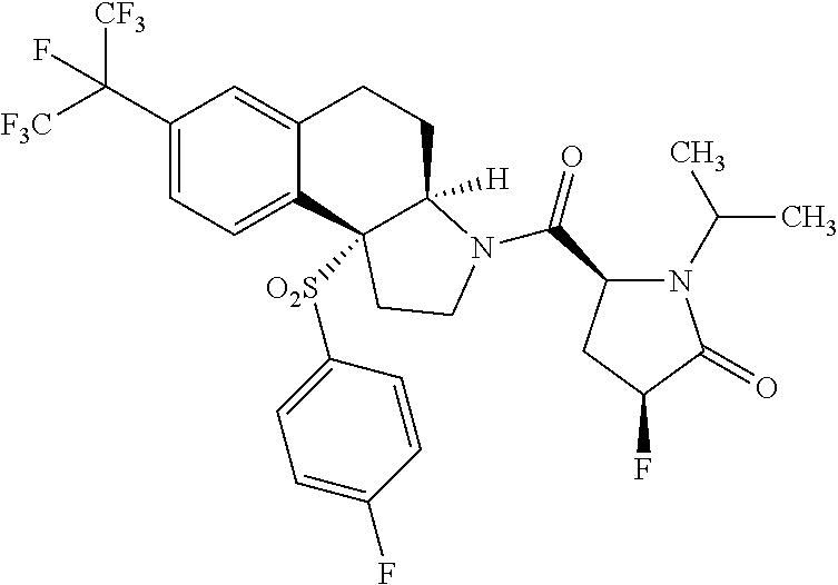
[F3C]C(C1=CC=C2C(=C1)CCC1([H])C2([O2S]C2=CC=C(F)C=C2)CCN1C(C1N(C(C)C)C(=O)C(F)C1)=O)([CF3])F
